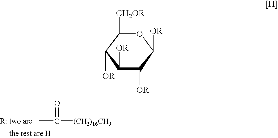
CC([(CH2)16CH3])=O.[OR]C1C([OR])C([OR])C([OR])OC1[CH2OR]
